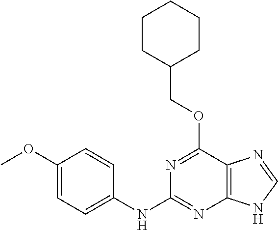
C1CC(COC2=NC(NC3=CC=C(OC)C=C3)=NC3=C2N=CN3)CCC1
